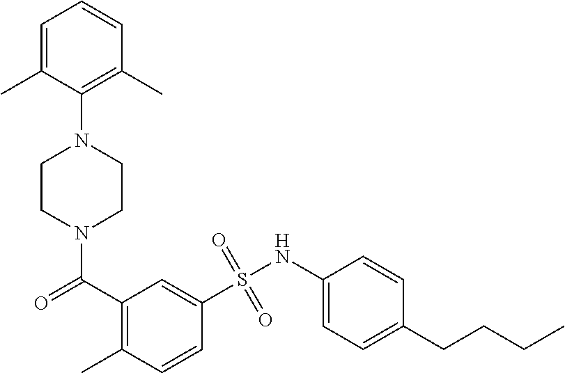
N1(C(C2=C(C)C=CC(S(NC3=CC=C(CCCC)C=C3)(=O)=O)=C2)=O)CCN(C2=C(C)C=CC=C2C)CC1
